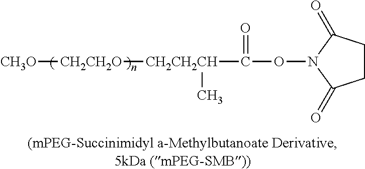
[CH3O][CH2CH2O][CH2CH2CH](C)C(ON1C(=O)CCC1=O)=O
